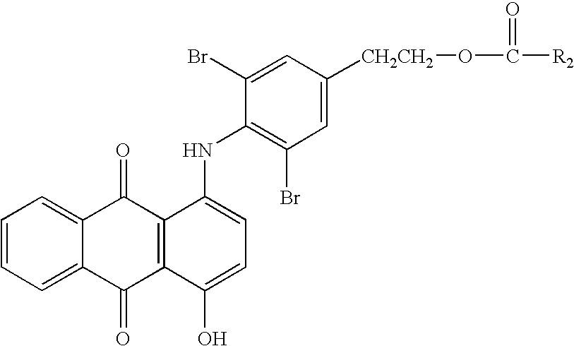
C1=CC=C2C(=C1)C(=O)C1=C(C2=O)C(O)=CC=C1NC1=C(Br)C=C([CH2CH2]OC([R2])=O)C=C1Br
